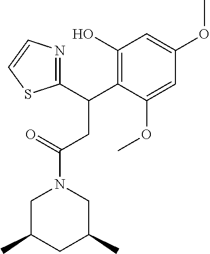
C1(C(C2=C(O)C=C(OC)C=C2OC)CC(N2CC(C)CC(C)C2)=O)=NC=CS1
